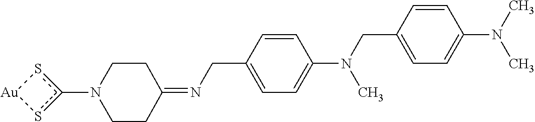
c1(N2CCC(=NCC3=CC=C(N(CC4=CC=C(N(C)C)C=C4)C)C=C3)CC2)s[Au]s1
